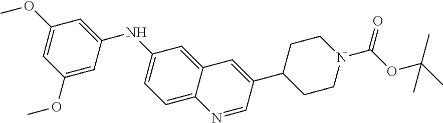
C1=C2C(=CC(NC3=CC(OC)=CC(OC)=C3)=C1)C=C(C1CCN(C(OC(C)(C)C)=O)CC1)C=N2
